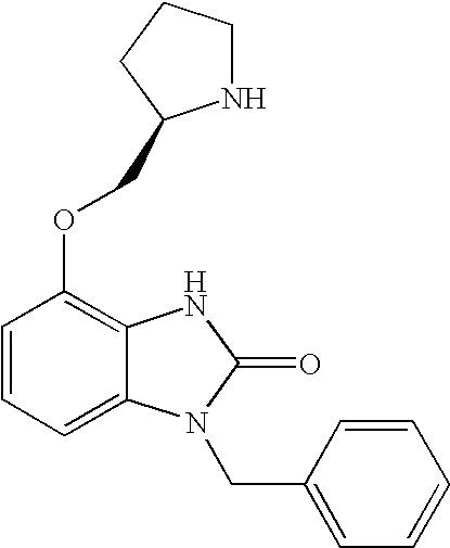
C1=CC=C2C(=C1OCC1NCCC1)NC(=O)N2CC1=CC=CC=C1
